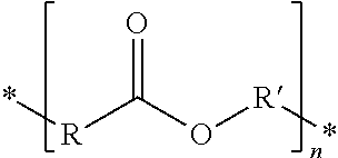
*[R]C(=O)O[R]*
